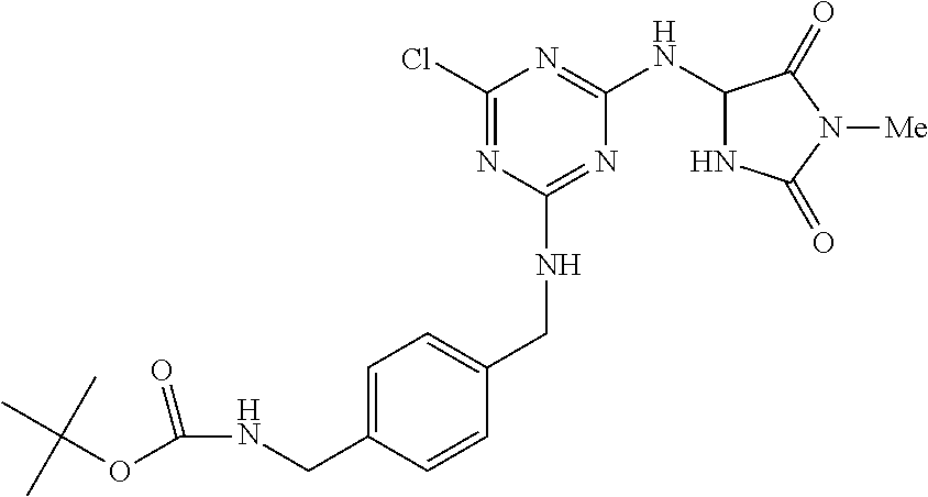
ClC1=NC(NCC2=CC=C(CNC(OC(C)(C)C)=O)C=C2)=NC(NC2NC(=O)N([Me])C2=O)=N1
